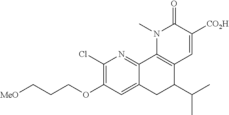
C1(Cl)=C(OCCC[MeO])C=C2C(=N1)C1=C(C(C(C)C)C2)C=C([CO2H])C(=O)N1C
